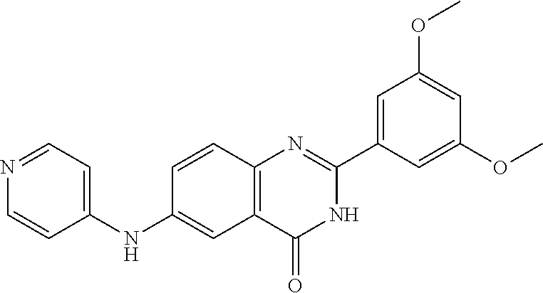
O(C)C1=CC(OC)=CC(C2=NC3=C(C=C(NC4=CC=NC=C4)C=C3)C(=O)N2)=C1
